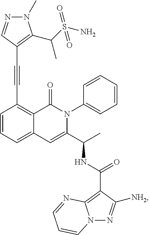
C1=CC=C2C(=C1C#CC1=C(C(S(N)(=O)=O)C)N(C)N=C1)C(=O)N(C1=CC=CC=C1)C(C(C)NC(=O)C1=C3N(N=C1[NH2])C=CC=N3)=C2
